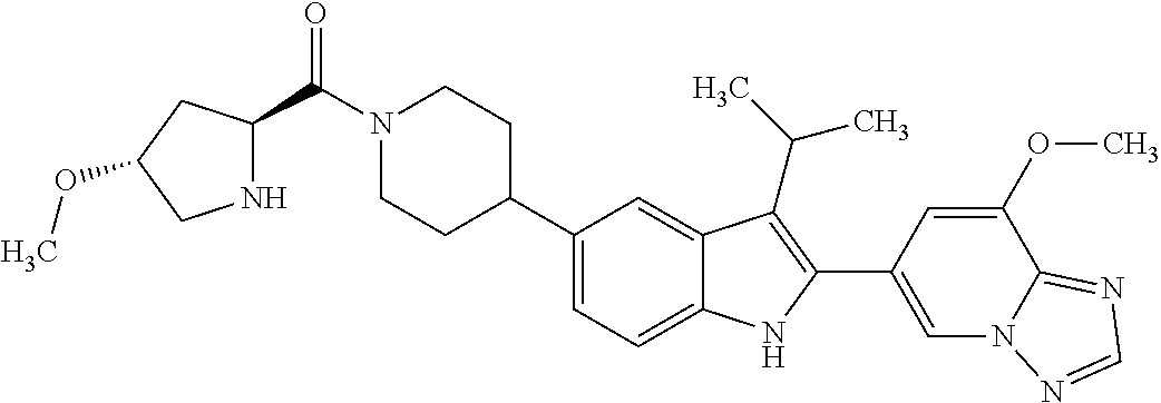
C(N1CCC(C2=CC=C3C(=C2)C(C(C)C)=C(C2=CN4C(=NC=N4)C(OC)=C2)N3)CC1)(=O)C1NCC(OC)C1
